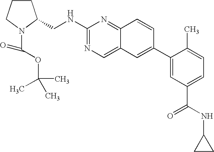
C1CCN(C(=O)OC(C)(C)C)C1CNC1=NC=C2C(=N1)C=CC(C1=CC(C(NC3CC3)=O)=CC=C1C)=C2
